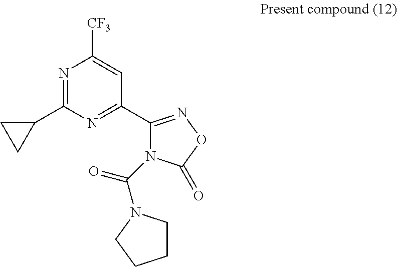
N1=C(C2CC2)N=C(C2=NOC(=O)N2C(=O)N2CCCC2)C=C1[CF3]
